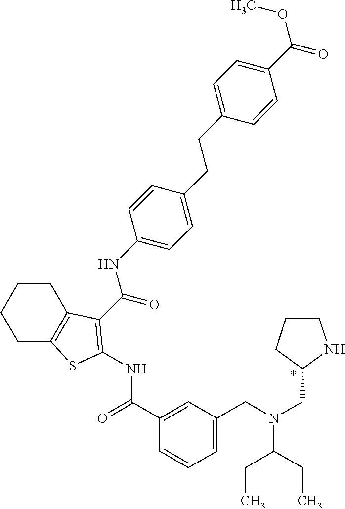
C1(C(=O)NC2=C(C(=O)NC3=CC=C(CCC4=CC=C(C(OC)=O)C=C4)C=C3)C3=C(CCCC3)S2)=CC(CN(CC2CCCN2)C(CC)CC)=CC=C1
